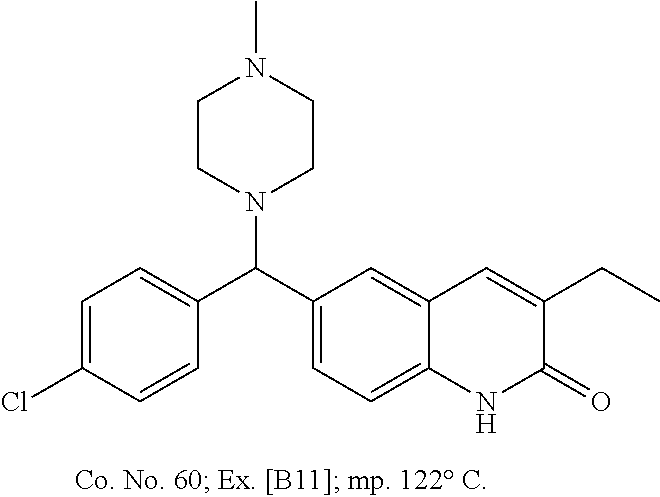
C1=C(Cl)C=CC(C(C2=CC=C3C(=C2)C=C(CC)C(=O)N3)N2CCN(C)CC2)=C1
